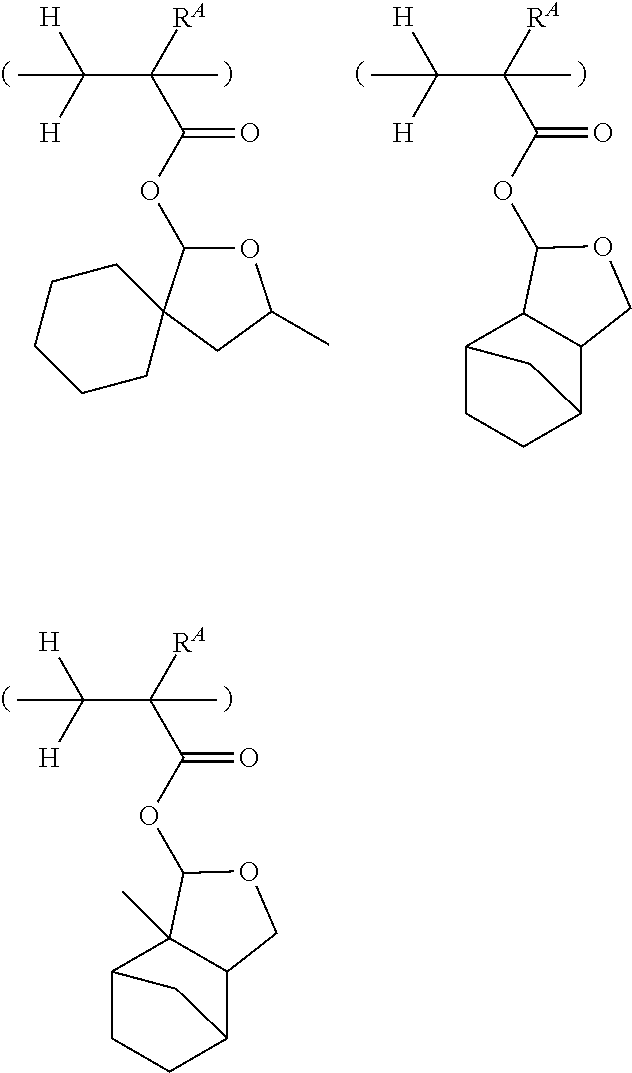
C(C([RA])(C(OC1C2(C)C3CCC(C2CO1)C3)=O)C)([H])([H])C.C(C([RA])(C(OC1OC(C)CC12CCCCC2)=O)C)([H])([H])C.C(C([RA])(C(OC1C2C3CCC(C2CO1)C3)=O)C)([H])([H])C
